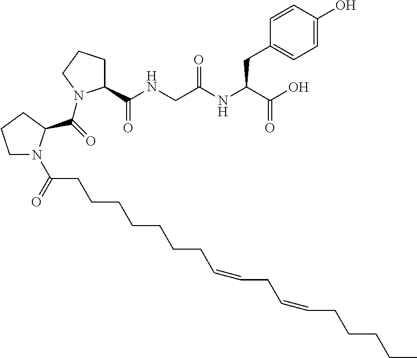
C1=C(O)C=CC(CC(NC(CNC(C2CCCN2C(=O)C2N(C(CCCCCCCC=CCC=CCCCCC)=O)CCC2)=O)=O)C(O)=O)=C1
